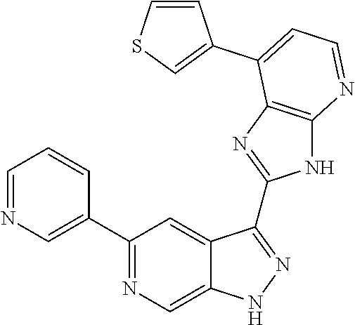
C1=NC=C(C2=NC=C3C(=C2)C(C2=NC4=C(N2)N=CC=C4C2=CSC=C2)=NN3)C=C1
